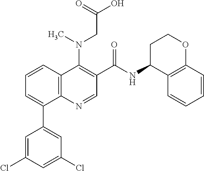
C12=C(C=CC=C1C1=CC(Cl)=CC(Cl)=C1)C(N(C)CC(O)=O)=C(C(NC1C3=C(OCC1)C=CC=C3)=O)C=N2
